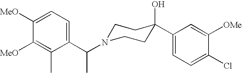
C1(C(N2CCC(O)(C3=CC=C(Cl)C([OMe])=C3)CC2)C)=CC=C([MeO])C([MeO])=C1C
